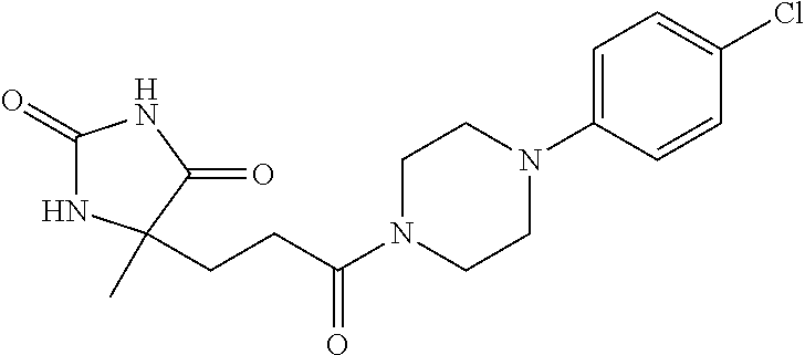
C1(=O)NC(CCC(N2CCN(C3=CC=C(Cl)C=C3)CC2)=O)(C)C(=O)N1
